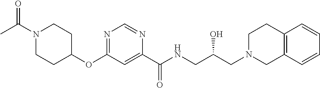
C1(C(NCC(CN2CC3=C(CC2)C=CC=C3)O)=O)=CC(OC2CCN(C(C)=O)CC2)=NC=N1
